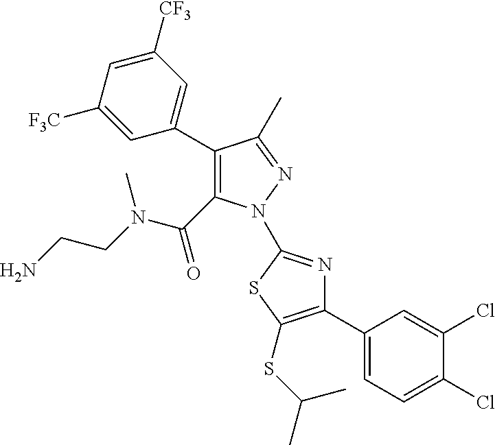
C1(C2=CC([CF3])=CC([F3C])=C2)=C(C(=O)N(CCN)C)N(C2=NC(C3=CC=C(Cl)C(Cl)=C3)=C(SC(C)C)S2)N=C1C
